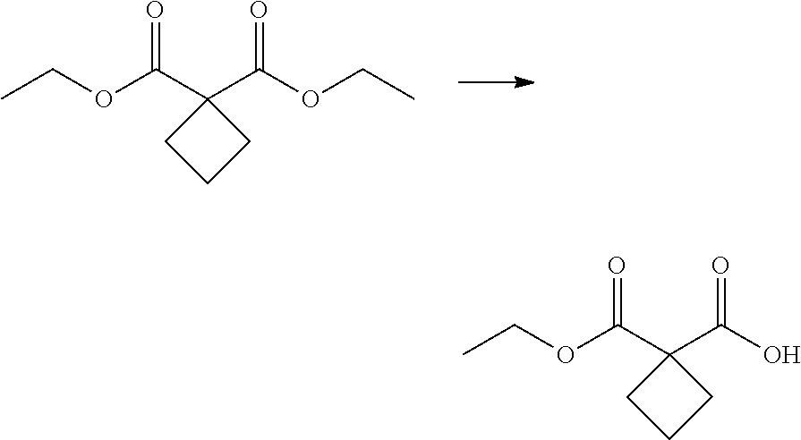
CCOC(C1(C(OCC)=O)CCC1)=O.CCOC(C1(C(O)=O)CCC1)=O
